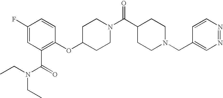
C1(OC2=C(C(N(CC)CC)=O)C=C(F)C=C2)CCN(C(C2CCN(CC3=CN=NC=C3)CC2)=O)CC1
